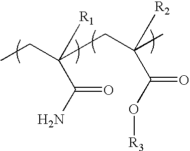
[R1]C(C(N)=O)(CC)CC([R2])(C(=O)O[R3])C
